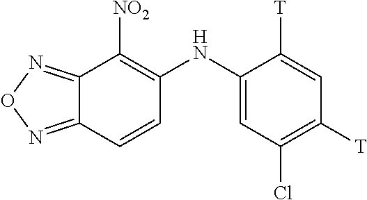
C12=NON=C1C=CC(NC1=CC(Cl)=C([T])C=C1[T])=C2[NO2]
